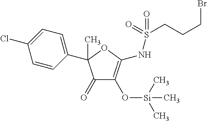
C1=CC(C2(C)C(=O)C(O[Si](C)(C)C)=C(NS(=O)(CCCBr)=O)O2)=CC=C1Cl
